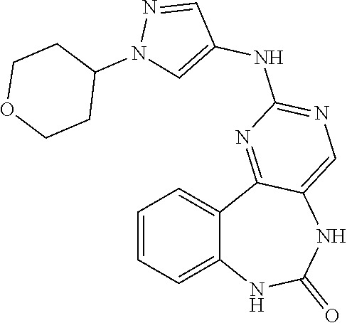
C1=CC=C2C(=C1)C1=NC(NC3=CN(C4CCOCC4)N=C3)=NC=C1NC(=O)N2
